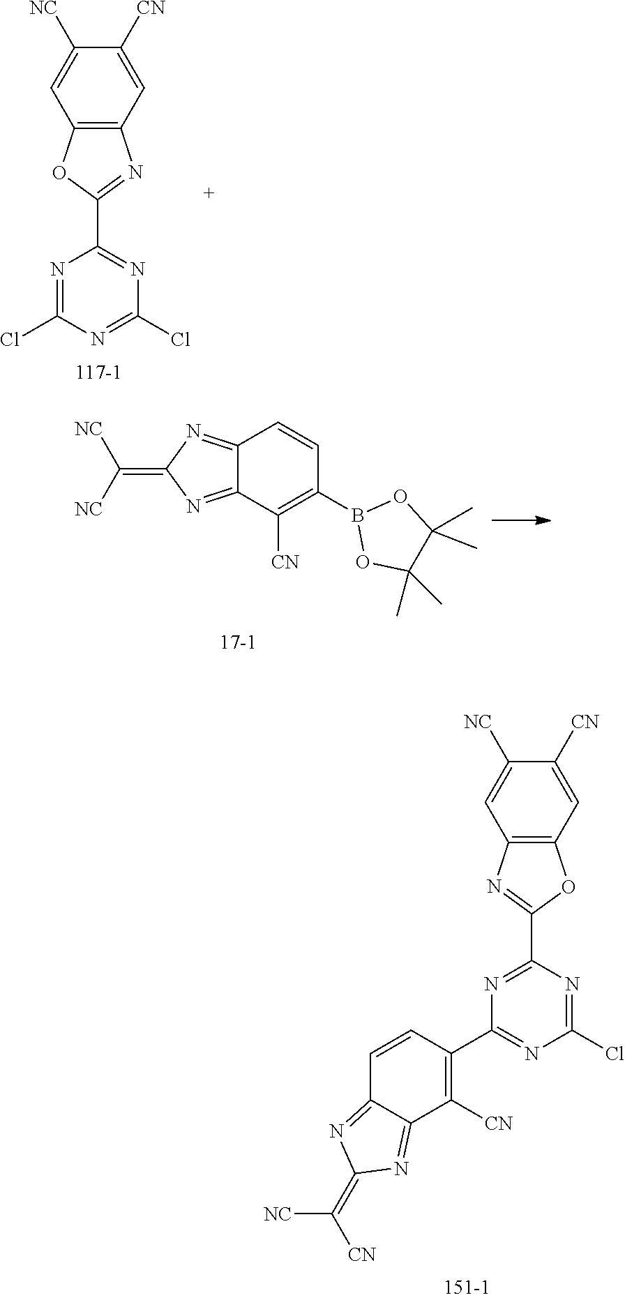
N1=C(Cl)N=C(Cl)N=C1C1=NC2=C(O1)C=C([NC])C([CN])=C2.N1=C(Cl)N=C(C2=C([CN])C3=NC(=C([NC])[CN])N=C3C=C2)N=C1C1=NC2=C(O1)C=C([CN])C([NC])=C2.C1(B2OC(C)(C)C(C)(C)O2)=C([CN])C2=NC(=C([NC])[NC])N=C2C=C1
